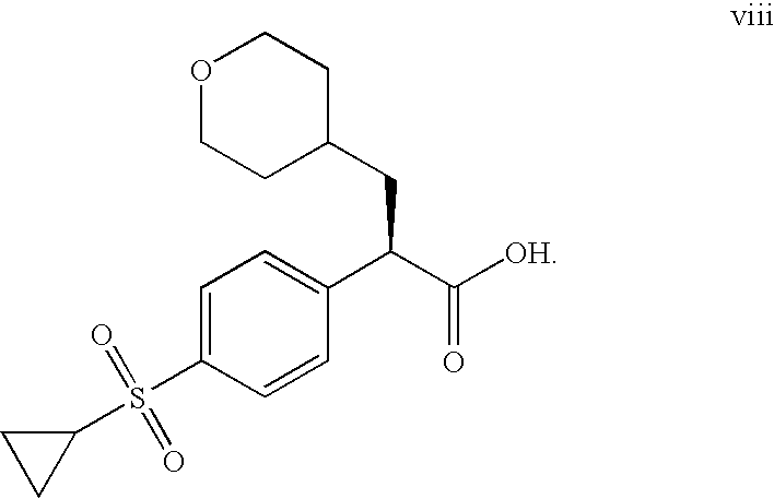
O1CCC(CC(C([OH])=O)C2=CC=C(S(C3CC3)(=O)=O)C=C2)CC1
